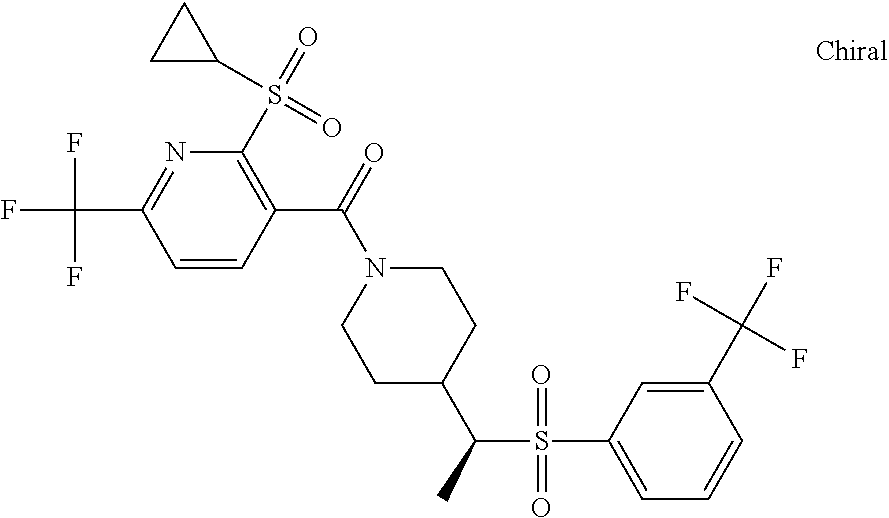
C1=CC(C(N2CCC(C(S(C3=CC=CC(C(F)(F)F)=C3)(=O)=O)C)CC2)=O)=C(S(=O)(C2CC2)=O)N=C1C(F)(F)F
